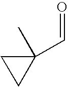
C1(C=O)(C)CC1
